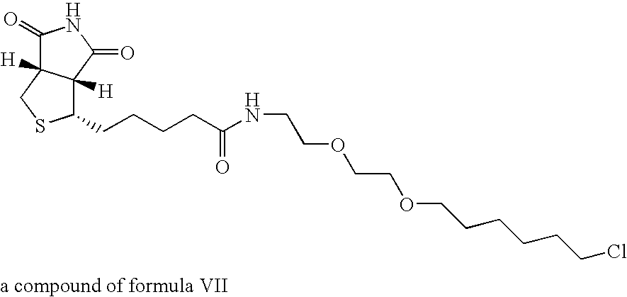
[a compound of formula VII].C(COCCOCCCCCCCl)NC(CCCCC1C2([H])C([H])(CS1)C(=O)NC2=O)=O
